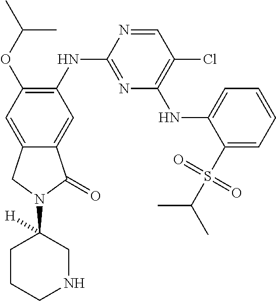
C1=NC(NC2=C(OC(C)C)C=C3C(=C2)C(=O)N(C2([H])CCCNC2)C3)=NC(NC2=CC=CC=C2S(C(C)C)(=O)=O)=C1Cl
